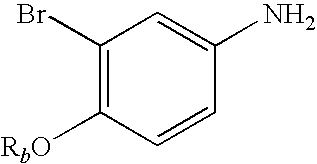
C1(Br)=C([RbO])C=CC(N)=C1
